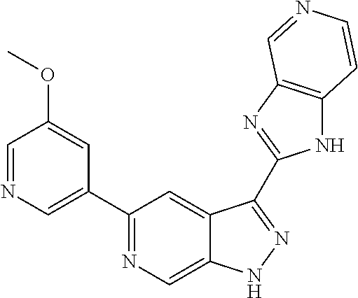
C1(C2=NC=C3C(=C2)C(C2=NC4=C(N2)C=CN=C4)=NN3)=CN=CC(OC)=C1
